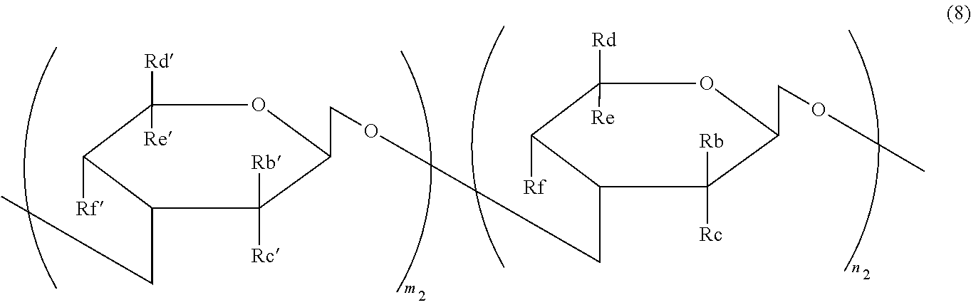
C1([Rd])([Re])C([Rf])C(CC)C([Rb])([Rc])C(COCC2C([Rf])C([Rd])([Re])OC(COC)C2([Rb])[Rc])O1
